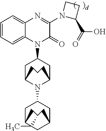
C1=CC=C2C(=C1)N=C(N1C(C(=O)O)CC1)C(=O)N2C1CC2N(C3CC4CC5CC(CC54C)C3)C(C1)CCC2
